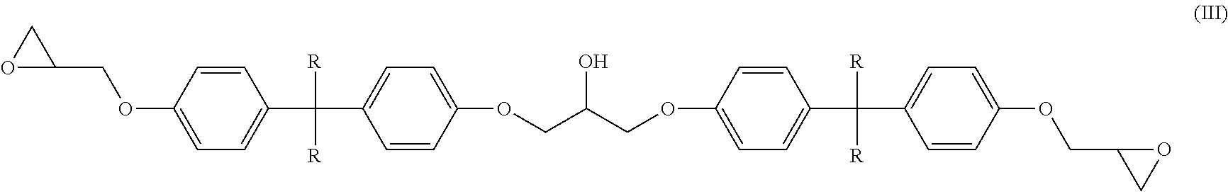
C1OC1COC1=CC=C(C([R])([R])C2=CC=C(OCC(COC3=CC=C(C([R])(C4=CC=C(OCC5CO5)C=C4)[R])C=C3)O)C=C2)C=C1
